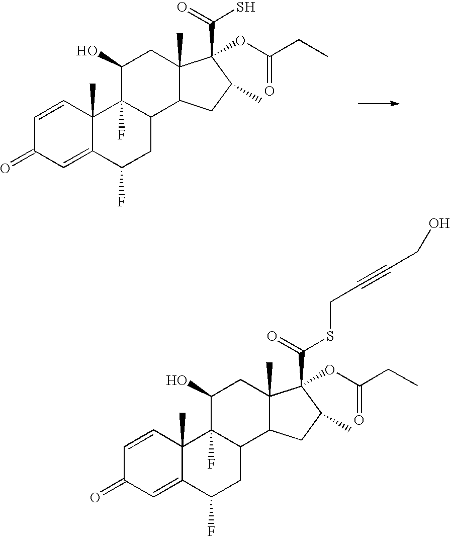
C1=CC2(C)C(=CC1=O)C(F)CC1C2(F)C(O)CC2(C)C1CC(C)C2(C(=O)S)OC(CC)=O.C1=CC2(C)C(=CC1=O)C(F)CC1C2(F)C(O)CC2(C)C1CC(C)C2(C(=O)SCC#CCO)OC(CC)=O
